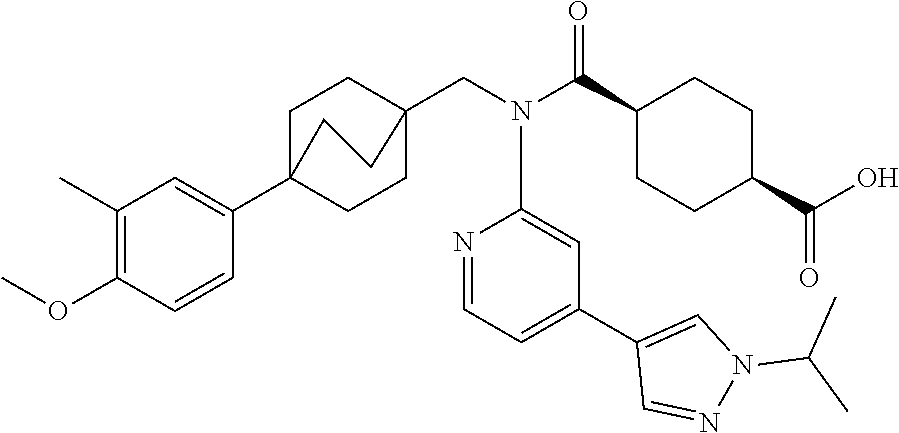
C1(C(N(CC23CCC(C4=CC(C)=C(OC)C=C4)(CC2)CC3)C2=CC(C3=CN(C(C)C)N=C3)=CC=N2)=O)CCC(C(O)=O)CC1
